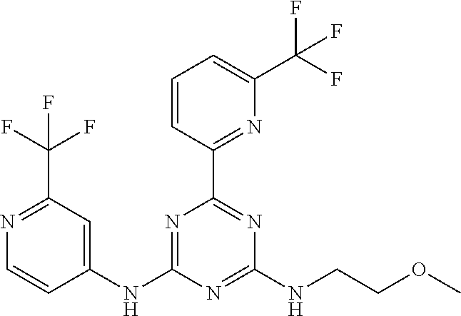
N1=C(C(F)(F)F)C=C(NC2=NC(C3=NC(C(F)(F)F)=CC=C3)=NC(NCCOC)=N2)C=C1
